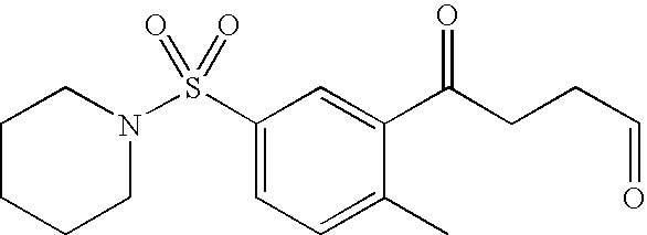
N1(S(C2=CC=C(C)C(C(CCC=O)=O)=C2)(=O)=O)CCCCC1
